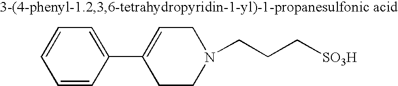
C1=CC(C2=CCN(CCC[SO3H])CC2)=CC=C1
